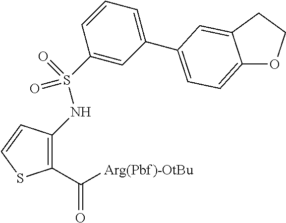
C1(C([Arg(Pbf)-OtBu])=O)=C(NS(=O)(=O)C2=CC(C3=CC=C4OCCC4=C3)=CC=C2)C=CS1
